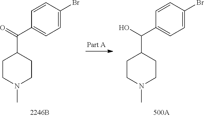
C1CN(C)CCC1C(=O)C1=CC=C(Br)C=C1.C1CN(C)CCC1C(O)C1=CC=C(Br)C=C1
